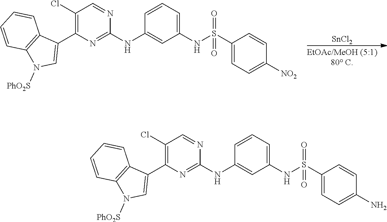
[SnCl2].C1(NC2=CC(NS(C3=CC=C([NO2])C=C3)(=O)=O)=CC=C2)=NC(C2=CN([PhO2S])C3=C2C=CC=C3)=C(Cl)C=N1.C1(NC2=CC(NS(C3=CC=C(N)C=C3)(=O)=O)=CC=C2)=NC(C2=CN([PhO2S])C3=C2C=CC=C3)=C(Cl)C=N1
